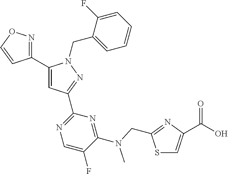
C1(C2=NOC=C2)=CC(C2=NC=C(F)C(N(CC3=NC(C(=O)O)=CS3)C)=N2)=NN1CC1=CC=CC=C1F
